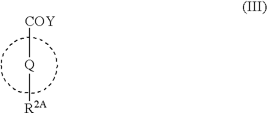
[Q]([COY])[R2A]
